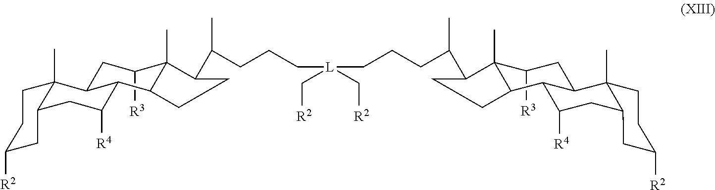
C1([R3])C2(C)C(C(CCC[L](CCCC(C3C4(C)C([R3])CC5C6(C)CCC([R2])CC6CC([R4])C5C4CC3)C)(C[R2])C[R2])C)CCC2C2C([R4])CC3C(C)(C2C1)CCC([R2])C3
